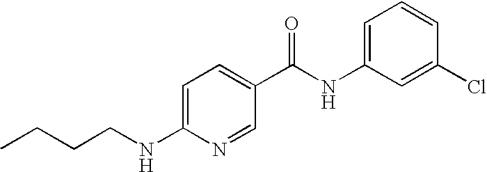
C1=C(NC(C2=CC=C(NCCCC)N=C2)=O)C=C(Cl)C=C1
